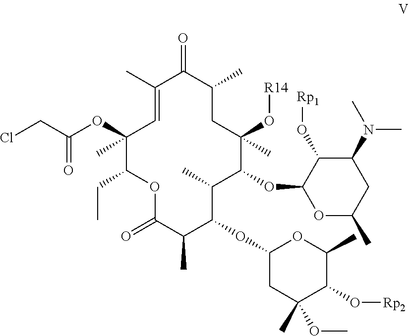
O1C(=O)C(C)C(OC2CC(C)(OC)C(O[Rp2])C(C)O2)C(C)C(OC2OC(C)CC(N(C)C)C2O[Rp1])C(O[R14])(C)CC(C)C(=O)C(C)=CC(OC(CCl)=O)(C)C1CC
